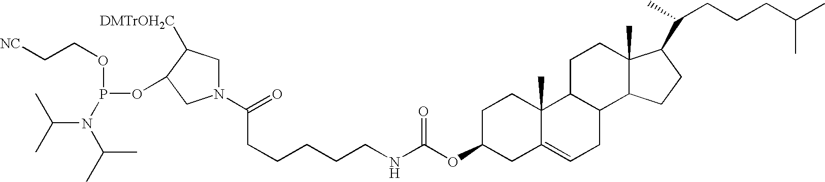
N1(C(CCCCCNC(OC2CC3=CCC4C(C3(C)CC2)CCC2(C)C4CCC2C(CCCC(C)C)C)=O)=O)CC([DMTrOH2C])C(OP(OCC[NC])N(C(C)C)C(C)C)C1
